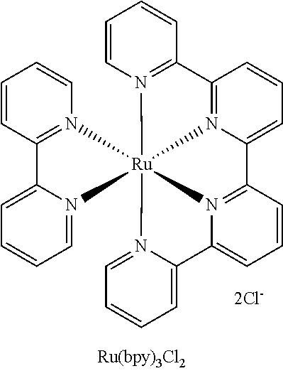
C1=CC2=N(C=C1)[Ru]134(N5=CC=CC=C25)N2=C(C=CC=C2C2=N1C(=CC=C2)C1=CC=CC=N31)C1=N4C=CC=C1
